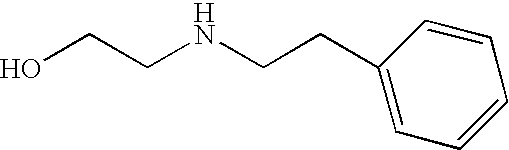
C(NCCC1=CC=CC=C1)CO
